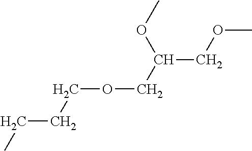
CCCCOCC(COC)OC
